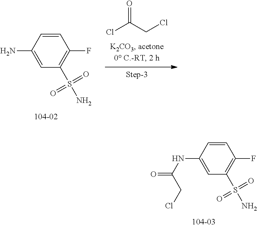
ClC(CCl)=O.C1=CC(N)=CC(S(N)(=O)=O)=C1F.C1=CC(NC(=O)CCl)=CC(S(N)(=O)=O)=C1F
